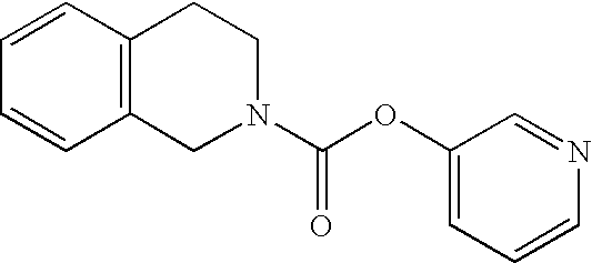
C12=C(C=CC=C1)CCN(C(OC1=CC=CN=C1)=O)C2
